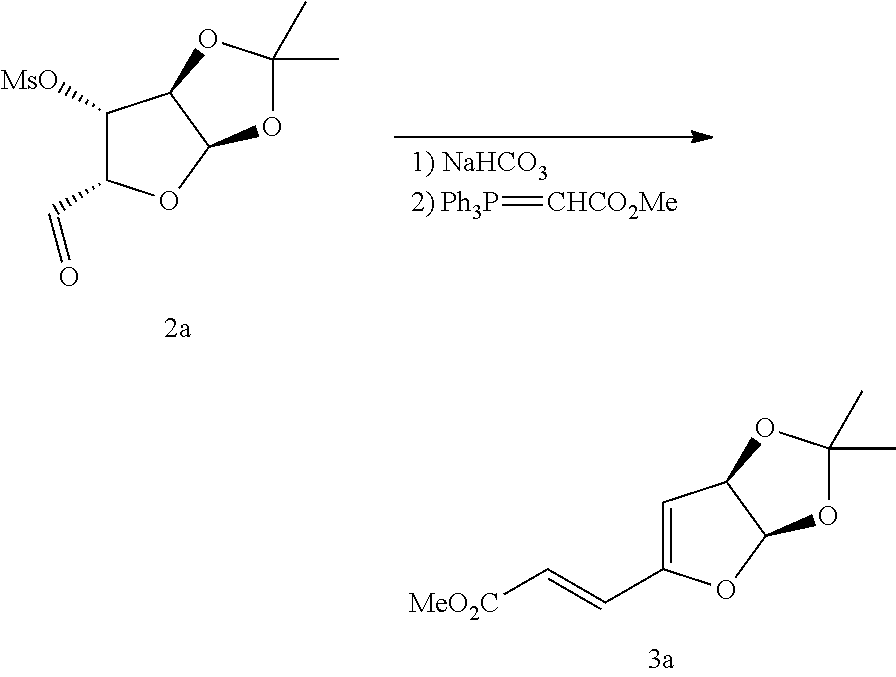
C(C1C([MsO])C2C(O1)OC(C)(C)O2)=O.[Ph3P]=[CHCO2Me].C(C1=CC2C(O1)OC(C)(C)O2)=C[MeO2C]
